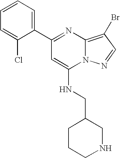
C1(C2=CC=CC=C2Cl)=NC2=C(Br)C=NN2C(NCC2CCCNC2)=C1
